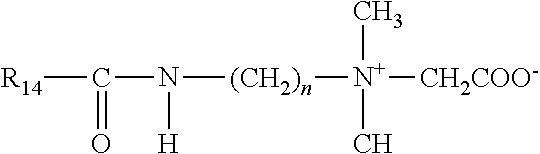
[R14]C(N([H])[(CH2)n][N+]([CH2COO-])(C)C)=O
